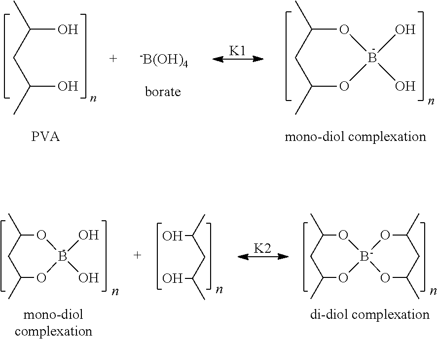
C(O)(CC(O)C)C.[-B(OH)4].[K1].C1(C)OB(O)(O)OC(C)C1.C(O)(CC(O)C)C.[K2].C1(C)OB(O)(O)OC(C)C1.C1(C)O[B-]2(OC(C)C1)OC(C)CC(C)O2
